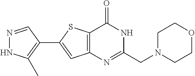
N1=CC(C2=CC3=C(S2)C(=O)NC(CN2CCOCC2)=N3)=C(C)N1
